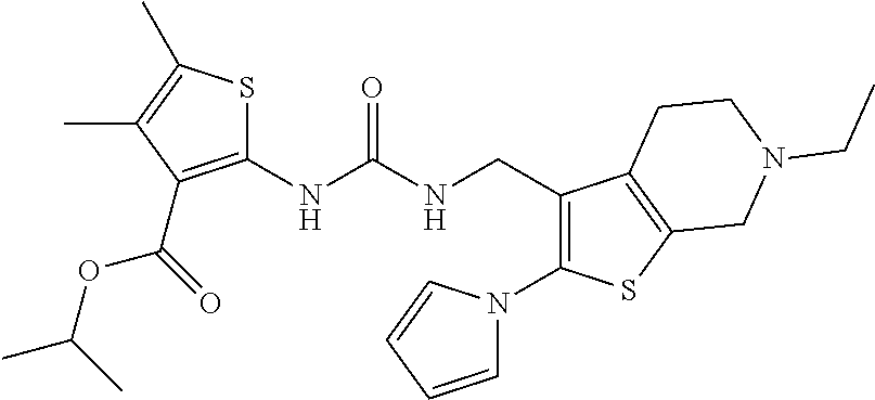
C1(NC(NCC2=C(N3C=CC=C3)SC3=C2CCN(CC)C3)=O)=C(C(OC(C)C)=O)C(C)=C(C)S1
